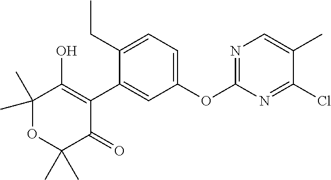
C1(C)(C)OC(C)(C)C(=O)C(C2=CC(OC3=NC=C(C)C(Cl)=N3)=CC=C2CC)=C1O
